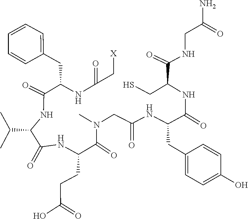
C1=CC(CC(C(=O)NC(C(C)C)C(=O)NC(C(N(CC(=O)NC(CC2=CC=C(O)C=C2)C(NC(CS)C(NCC(=O)N)=O)=O)C)=O)CCC(O)=O)NC(=O)C[X])=CC=C1
